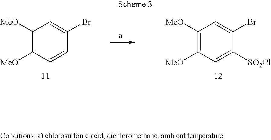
C1([MeO])=C([MeO])C=CC(Br)=C1.C1([MeO])=C([MeO])C=C([SO2Cl])C(Br)=C1
